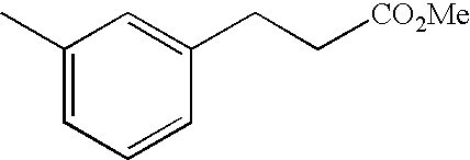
C1(C)=CC=CC(CC[CO2Me])=C1
